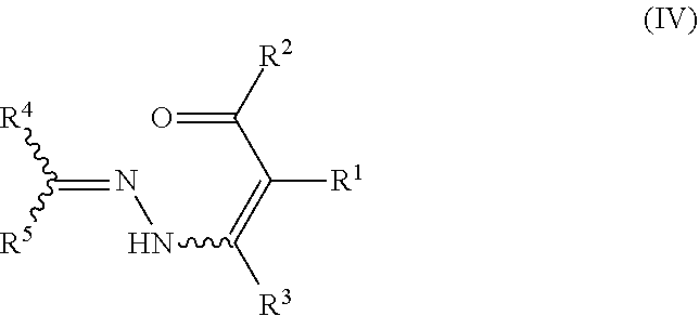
C(=NNC([R3])=C(C(=O)[R2])[R1])([R5])[R4]
